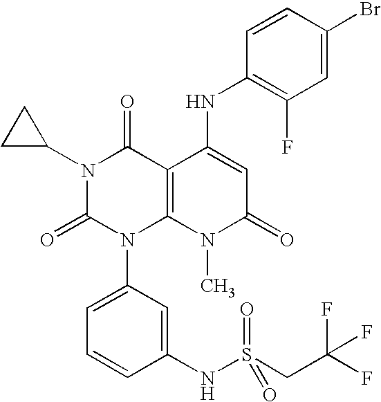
N1(C2CC2)C(=O)N(C2=CC=CC(NS(CC(F)(F)F)(=O)=O)=C2)C2=C(C1=O)C(NC1=C(F)C=C(Br)C=C1)=CC(=O)N2C
